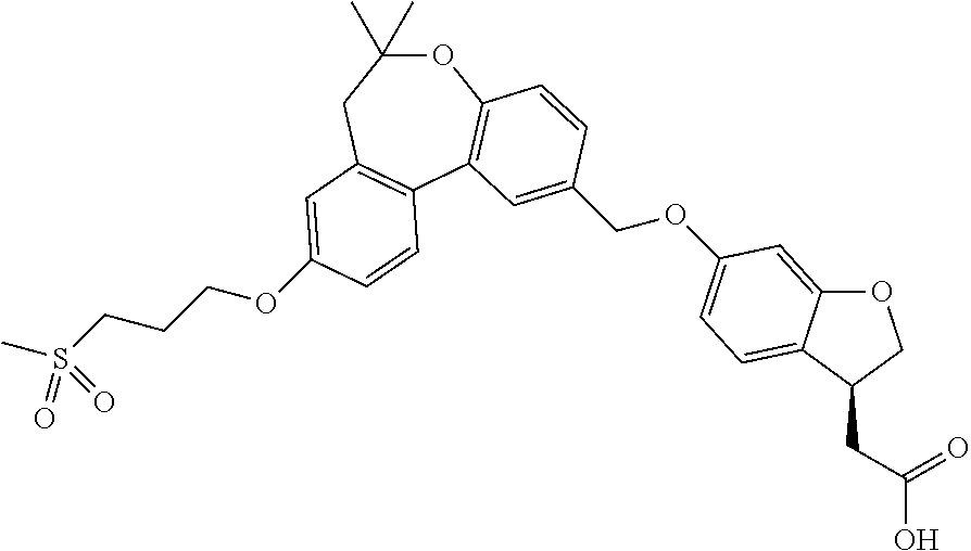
O1C2=C(C3=C(CC1(C)C)C=C(OCCCS(C)(=O)=O)C=C3)C=C(COC1=CC=C3C(=C1)OCC3CC(O)=O)C=C2
